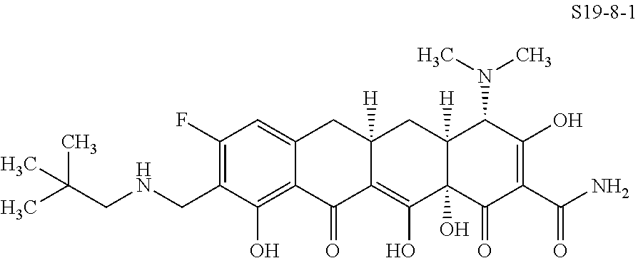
C1(O)=C2C(=CC(F)=C1CNCC(C)(C)C)CC1([H])C(=C(O)C3(O)C([H])(C1)C(N(C)C)C(O)=C(C(N)=O)C3=O)C2=O
